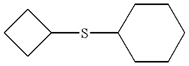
C1(SC2CCCCC2)CCC1
